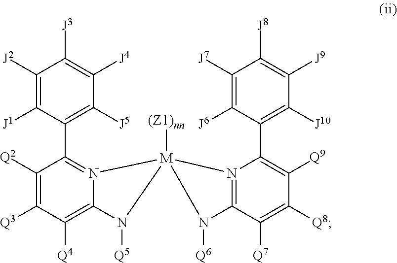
C1([Q2])=C([Q3])C([Q4])=C2N(=C1C1=C([J5])C([J4])=C([J3])C([J2])=C1[J1])[M]1([(Z1)nn])(N2[Q5])N2=C(C([Q7])=C([Q8])C([Q9])=C2C2=C([J10])C([J9])=C([J8])C([J7])=C2[J6])N1[Q6]
